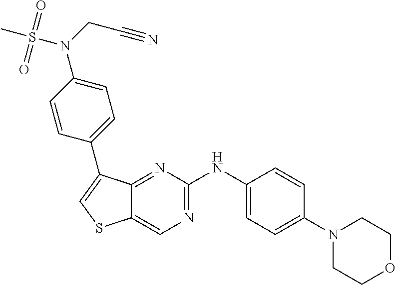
C1(N2CCOCC2)=CC=C(NC2=NC=C3C(=N2)C(C2=CC=C(N(S(C)(=O)=O)CC#N)C=C2)=CS3)C=C1
